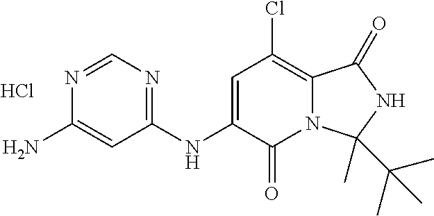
N1=CN=C(NC2=CC(Cl)=C3N(C2=O)C(C(C)(C)C)(C)NC3=O)C=C1N.Cl
